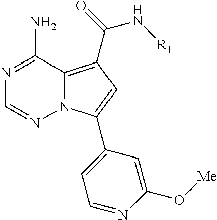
N1=C(N)C2=C(C(N[R1])=O)C=C(C3=CC=NC(O[Me])=C3)N2N=C1
